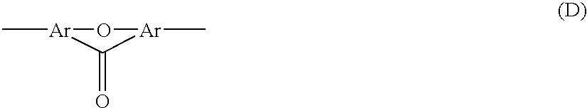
C1(=O)[Ar](C)O[Ar]1C
